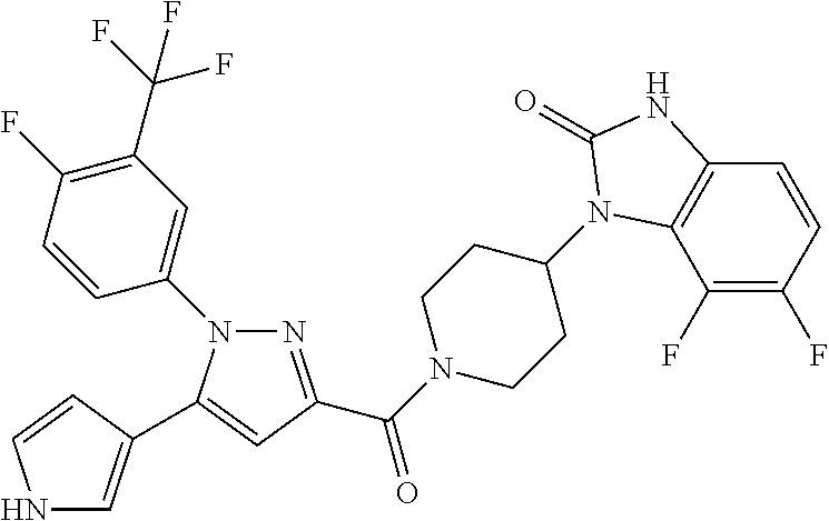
N1(C2=CC(C(F)(F)F)=C(F)C=C2)N=C(C(N2CCC(N3C4=C(C=CC(F)=C4F)NC3=O)CC2)=O)C=C1C1=CNC=C1
